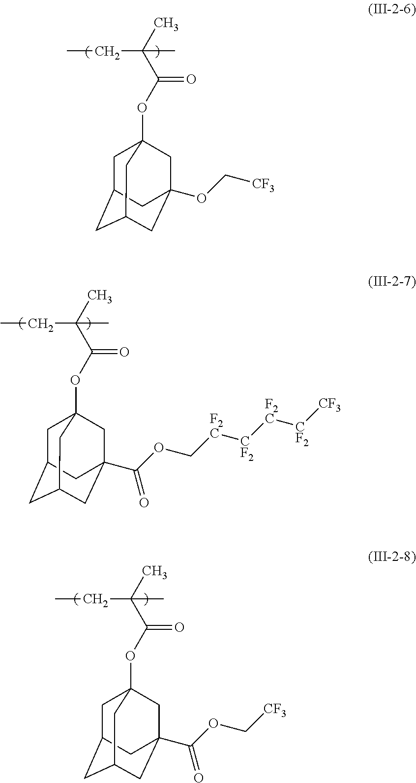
CCC(C)(C(=O)OC12CC3CC(CC(OC[CF3])(C1)C3)C2)C.CCC(C)(C(=O)OC12CC3CC(CC(C(OC[F2C][CF2][F2C][CF2][CF3])=O)(C1)C3)C2)C.CCC(C)(C(=O)OC12CC3CC(CC(C(OC[CF3])=O)(C1)C3)C2)C
